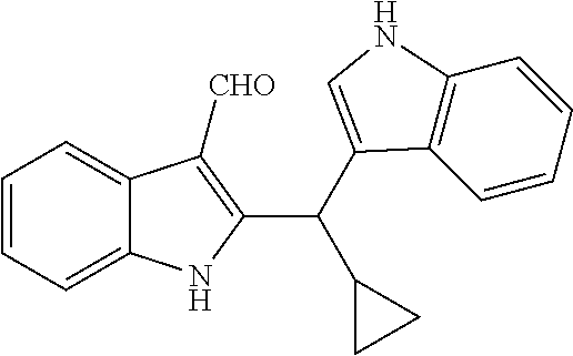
C1=CC=C2C(=C1)C([CHO])=C(C(C1=CNC3=C1C=CC=C3)C1CC1)N2
